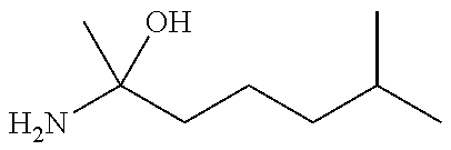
NC(CCCC(C)C)(O)C
